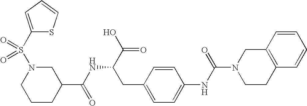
C1CC(C(NC(C(O)=O)CC2=CC=C(NC(N3CCC4=C(C3)C=CC=C4)=O)C=C2)=O)CN(S(=O)(=O)C2=CC=CS2)C1
